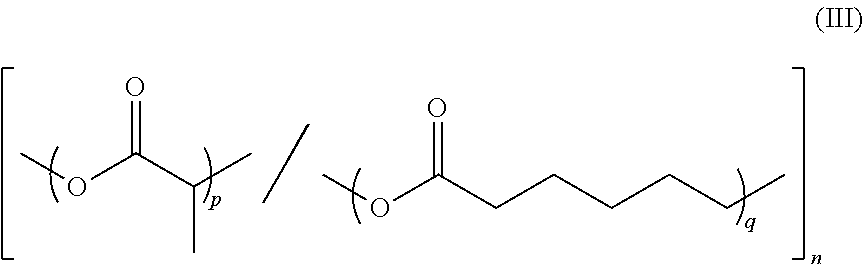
O=C(C(C)C)OC.O=C(CCCCCC)OC
